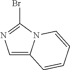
C1=C2N(C(Br)=N1)C=CC=C2
